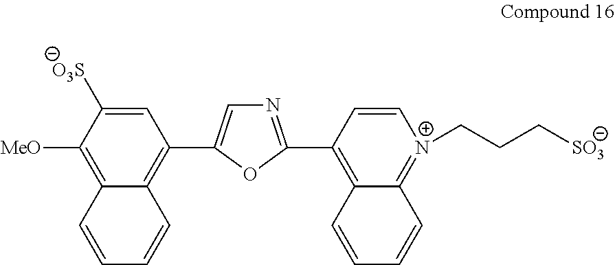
C12=C([MeO])C([O3S])=CC(C3=CN=C(C4=C5C(=[N+](CCC[SO3])C=C4)C=CC=C5)O3)=C1C=CC=C2
